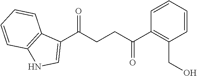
C1(C(CCC(C2=C(CO)C=CC=C2)=O)=O)=CNC2=C1C=CC=C2
